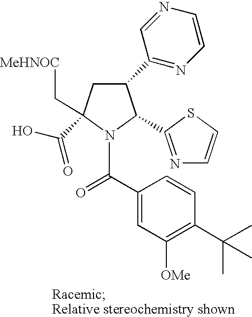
C1(C2=NC=CN=C2)CC(C(O)=O)(C[MeHNOC])N(C(C2=CC([OMe])=C(C(C)(C)C)C=C2)=O)C1C1=NC=CS1
